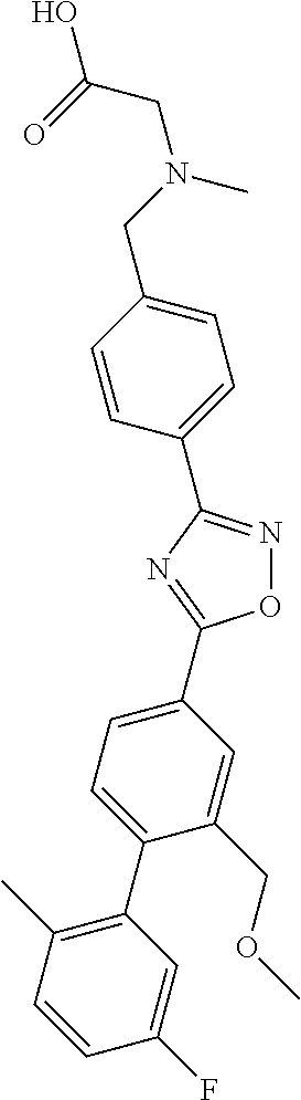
O1N=C(C2=CC=C(CN(CC(O)=O)C)C=C2)N=C1C1=CC=C(C2=C(C)C=CC(F)=C2)C(COC)=C1
